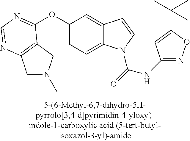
O(C1=CC=C2C(=C1)C=CN2C(=O)NC1=NOC(C(C)(C)C)=C1)C1=NC=NC2=C1CN(C)C2
